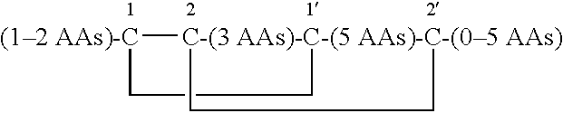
[(12 AAs)-C]1[C-(3 AAs)-C-(5 AAs)-C-(05 AAs)]2(CC1)CC2
